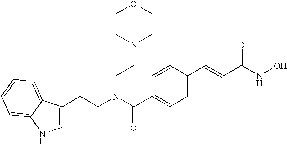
C1=C(CCN(C(C2=CC=C(C=CC(=O)NO)C=C2)=O)CCN2CCOCC2)C2=CC=CC=C2N1
